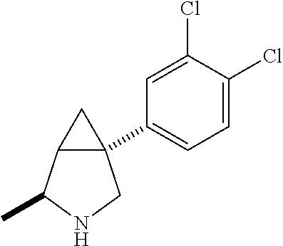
C12(C3=CC=C(Cl)C(Cl)=C3)C(C(C)NC1)C2
